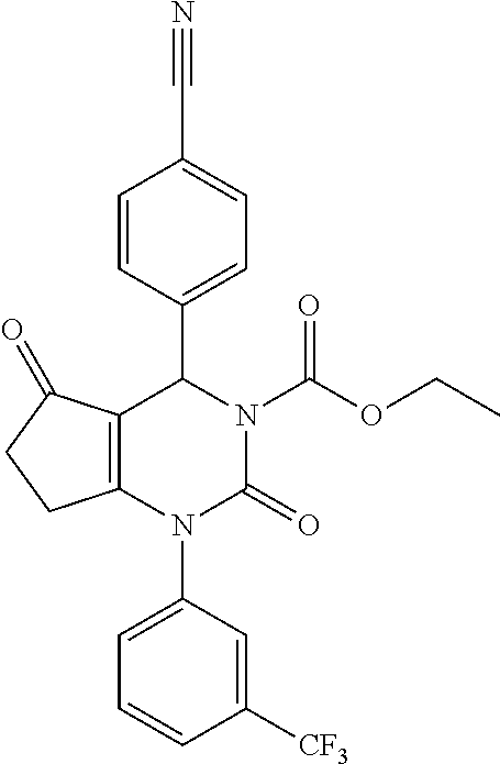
C12=C(N(C3=CC=CC([CF3])=C3)C(=O)N(C(OCC)=O)C1C1=CC=C(C#N)C=C1)CCC2=O
